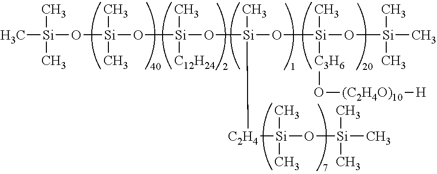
C[Si](C)(C)O[Si](C)(C)O[Si]([C12H24])(C)O[Si](C)([C2H4][Si](C)(C)O[Si](C)(C)C)O[Si](O[Si](C)(C)C)(C)[C3H6]O[(C2H4O)10][H]
